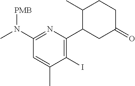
C1(N(C)[PMB])=NC(C2CC(=O)CCC2C)=C(I)C(C)=C1
